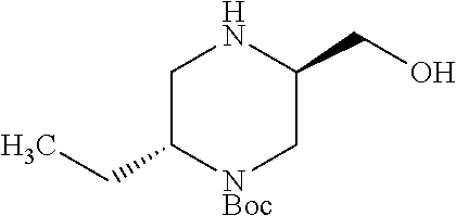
C1(CO)C[NBoc]C(CC)CN1
